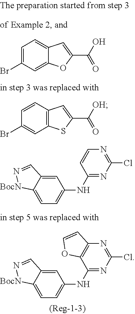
C12=C(C=CC(Br)=C1)C=C(C([OH])=O)S2.C12=CC=C(NC3=NC(Cl)=NC4=C3OC=C4)C=C1C=N[BocN]2.C12=CC=C(NC3=NC(Cl)=NC=C3)C=C1C=N[BocN]2.C1=C(Br)C=C2C(=C1)C=C(C(O)=O)O2
